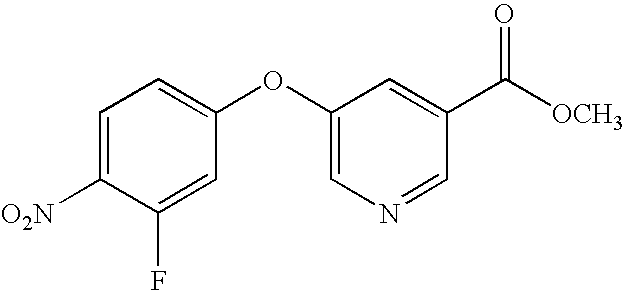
C1(F)=CC(OC2=CN=CC(C([OCH3])=O)=C2)=CC=C1[O2N]
